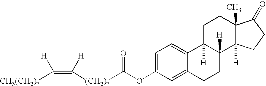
C1=C(OC([(CH2)7]C(=C([CH3(CH2)7])[H])[H])=O)C=C2C(=C1)C1([H])C([H])(CC2)C2([H])C(C)(CC1)C(=O)CC2
